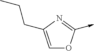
C1=C(CCC)N=C(->C)O1
